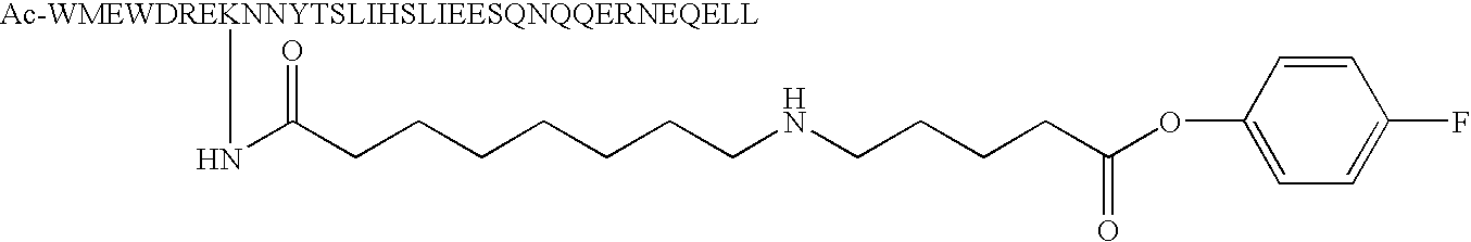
N(C(CCCCCCCNCCCCC(OC1=CC=C(F)C=C1)=O)=O)[Ac-WMEWDREKNNYTSLIHSLIEESQNQQERNEQELL]
